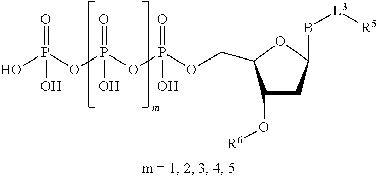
C1(O[R6])CC(B[L3][R5])OC1COP(OP(OP(O)(=O)O)(=O)O)(=O)O
